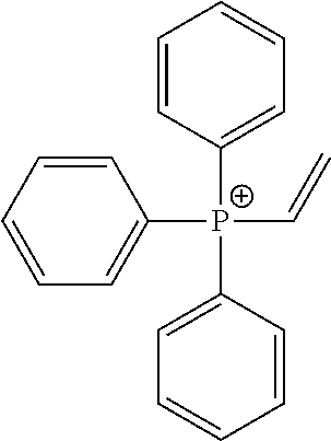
C1=C([P+](C2=CC=CC=C2)(C2=CC=CC=C2)C=C)C=CC=C1
